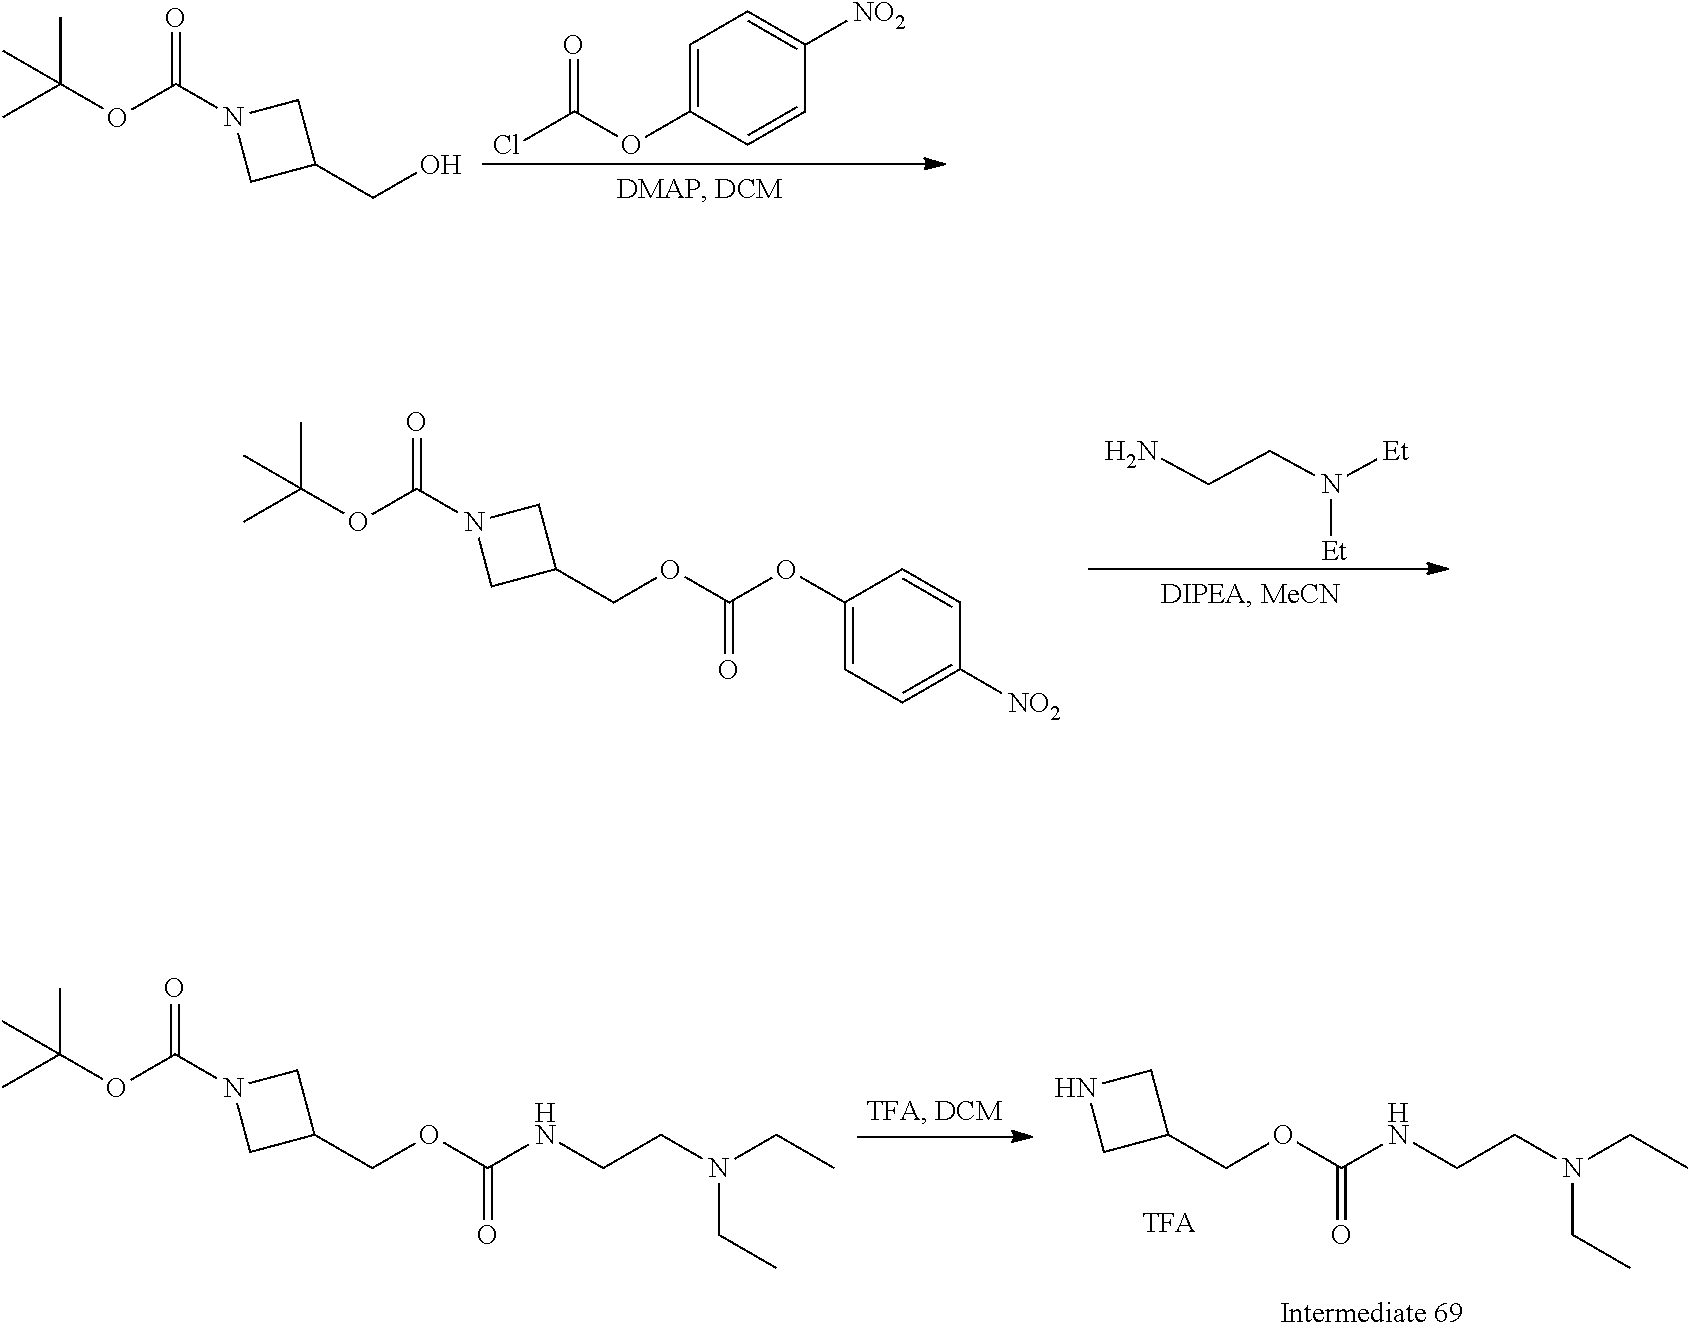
N1(C(OC(C)(C)C)=O)CC(CO)C1.ClC(OC1=CC=C([NO2])C=C1)=O.N1(C(OC(C)(C)C)=O)CC(COC(OC2=CC=C([NO2])C=C2)=O)C1.NCCN([Et])[Et].N1(C(OC(C)(C)C)=O)CC(COC(NCCN(CC)CC)=O)C1.N1CC(COC(NCCN(CC)CC)=O)C1
